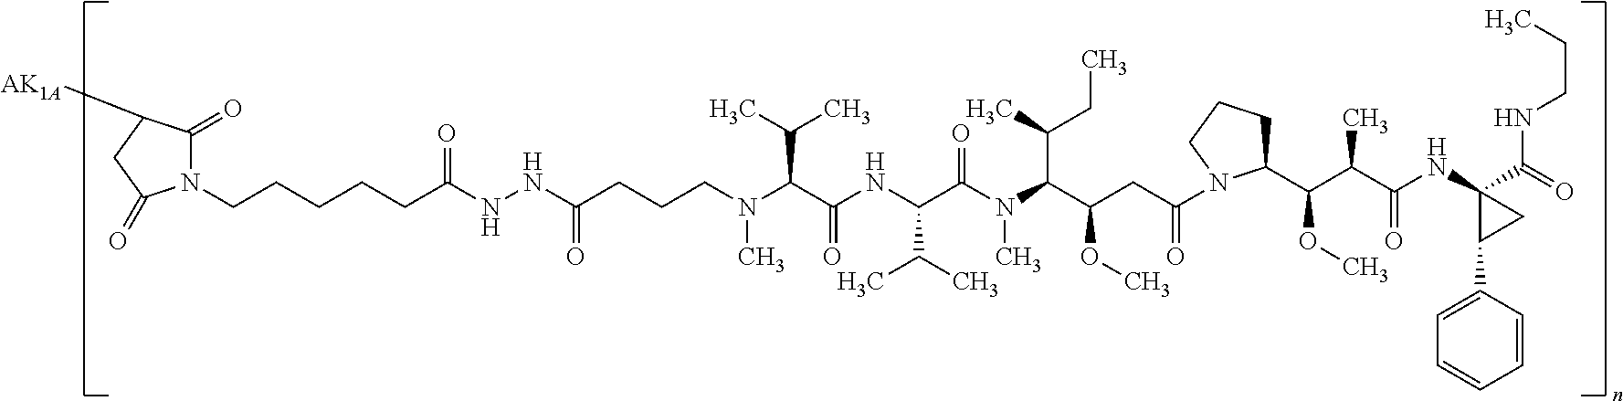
N1(CCCCCC(=O)NNC(=O)CCCN(C(C(C)C)C(=O)NC(C(C)C)C(N(C(C(CC)C)C(OC)CC(N2C(C(C(C(=O)NC3(C(=O)NCCC)C(C4=CC=CC=C4)C3)C)OC)CCC2)=O)C)=O)C)C(=O)C([AK1A])CC1=O
